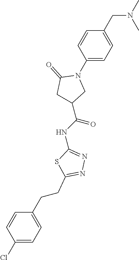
C1=CC(N2C(=O)CC(C(NC3=NN=C(CCC4=CC=C(Cl)C=C4)S3)=O)C2)=CC=C1CN(C)C
